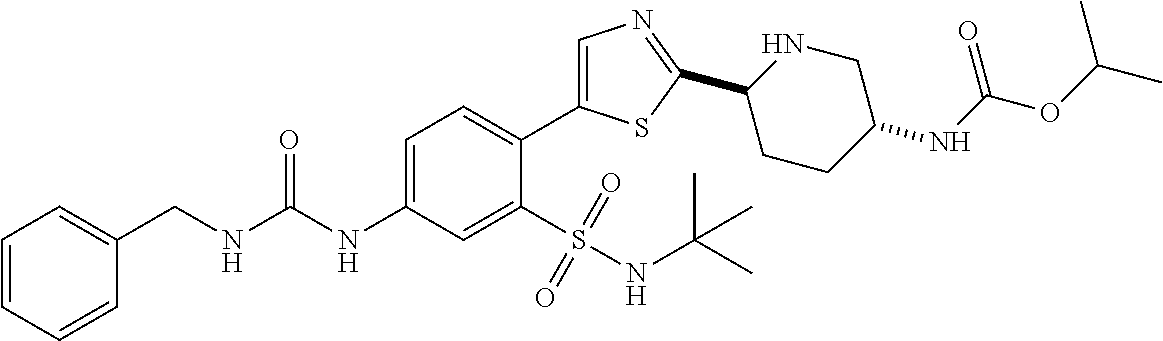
C1(CNC(NC2=CC=C(C3=CN=C(C4CCC(NC(OC(C)C)=O)CN4)S3)C(S(NC(C)(C)C)(=O)=O)=C2)=O)=CC=CC=C1
